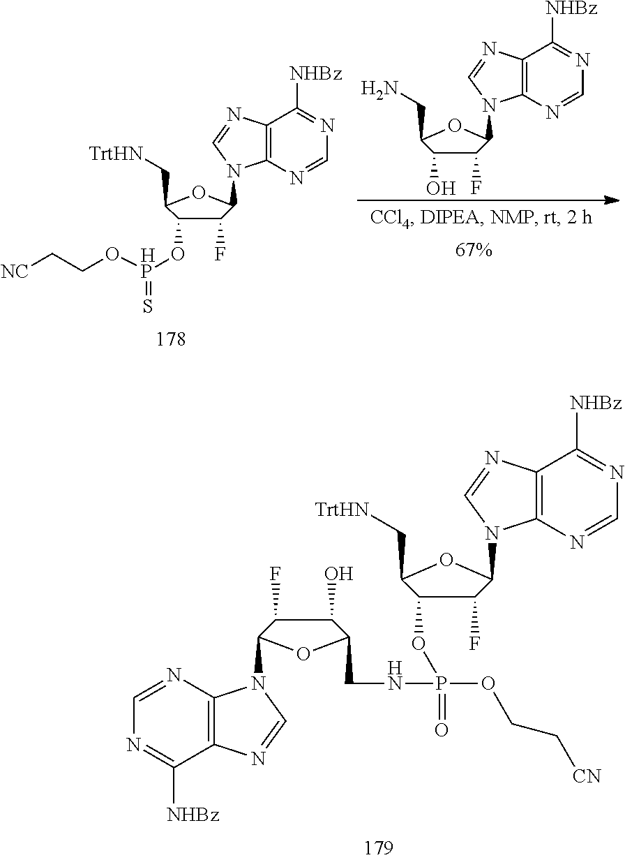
C1(F)C(O)C(CN)OC1N1C2=C(N=C1)C([NHBz])=NC=N2.C1(F)C(O[HP](OCC[NC])=S)C(C[TrtHN])OC1N1C2=C(N=C1)C([NHBz])=NC=N2.C1(F)C(OP(=O)(OCC[CN])NCC2C(O)C(F)C(N3C4=C(N=C3)C([NHBz])=NC=N4)O2)C(C[TrtHN])OC1N1C2=C(N=C1)C([NHBz])=NC=N2
